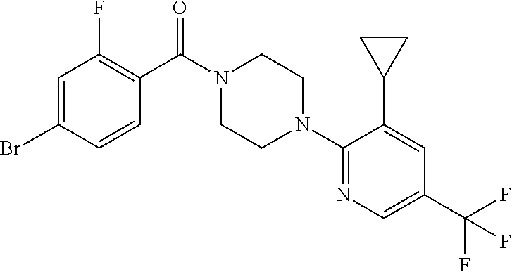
C1=C(Br)C=CC(C(N2CCN(C3=NC=C(C(F)(F)F)C=C3C3CC3)CC2)=O)=C1F
